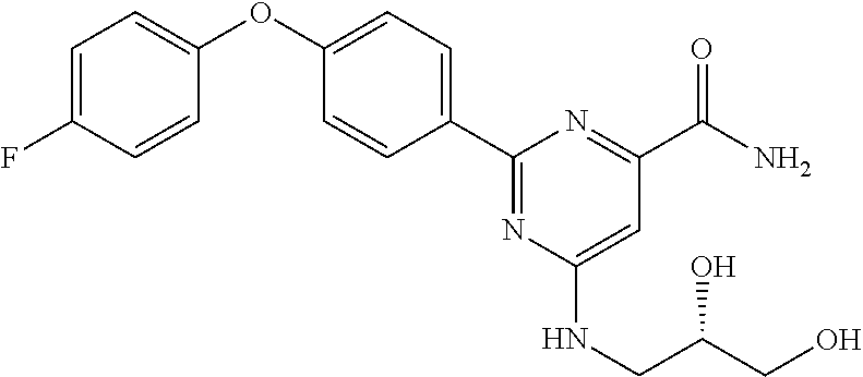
C1=C(F)C=CC(OC2=CC=C(C3=NC(NCC(CO)O)=CC(C(=O)N)=N3)C=C2)=C1
